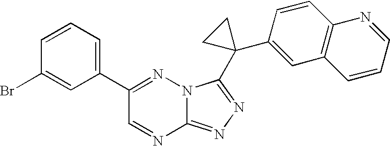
C12=NN=C(C3(C4=CC5=C(C=C4)N=CC=C5)CC3)N1N=C(C1=CC=CC(Br)=C1)C=N2
